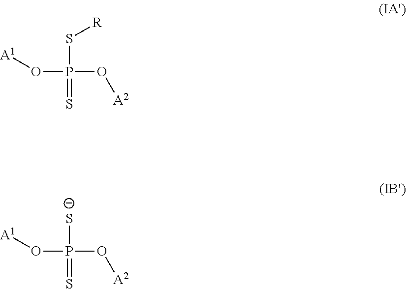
O(P(O[A2])([S-])=S)[A1].O(P(O[A2])(S[R])=S)[A1]
